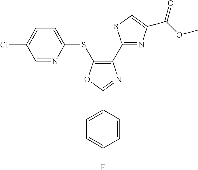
C1(C2=NC(C(OC)=O)=CS2)=C(SC2=CC=C(Cl)C=N2)OC(C2=CC=C(F)C=C2)=N1
